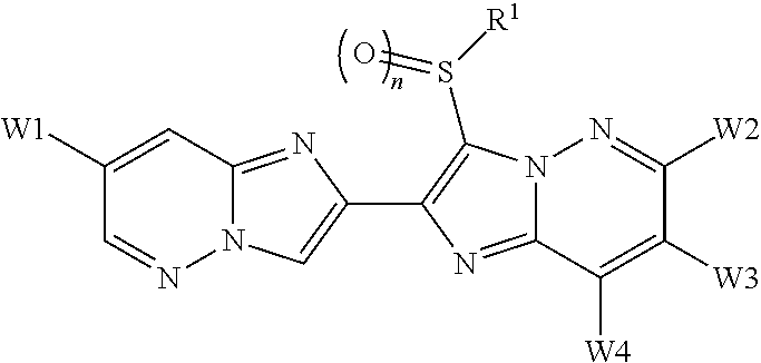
C1([W1])=CC2=NC(C3=C(S([R1])=O)N4C(=N3)C([W4])=C([W3])C([W2])=N4)=CN2N=C1
